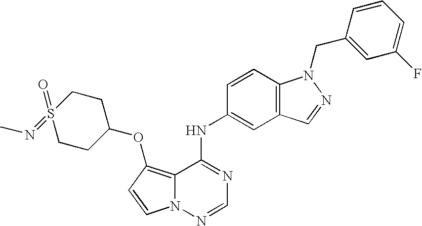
C12=C(OC3CCS(=O)(=NC)CC3)C=CN1N=CN=C2NC1=CC2=C(C=C1)N(CC1=CC(F)=CC=C1)N=C2
